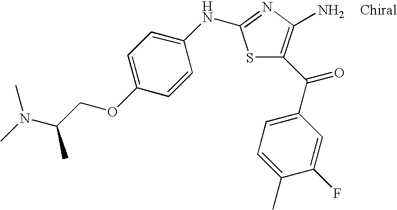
CN(C)C(COC1=CC=C(NC2=NC(N)=C(C(=O)C3=CC=C(C)C(F)=C3)S2)C=C1)C
